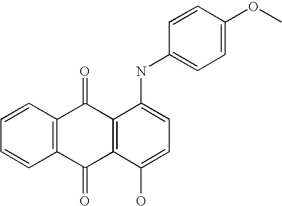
C1=CC2=C(C=C1)C(=O)C1=C(C2=O)C(NC2=CC=C(OC)C=C2)=CC=C1O
